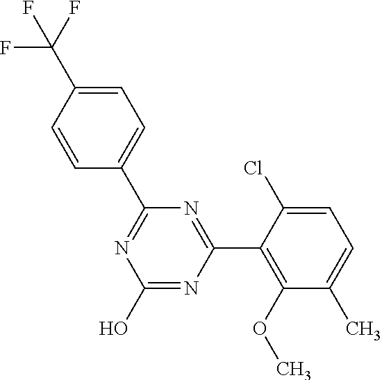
N1=C(C2=CC=C(C(F)(F)F)C=C2)N=C(C2=C(OC)C(C)=CC=C2Cl)N=C1O
